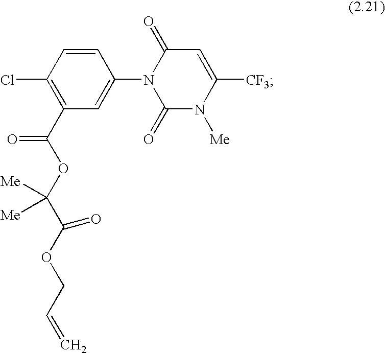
C1(Cl)=C(C(OC(C(OCC=C)=O)([Me])[Me])=O)C=C(N2C(=O)N([Me])C([CF3])=CC2=O)C=C1
